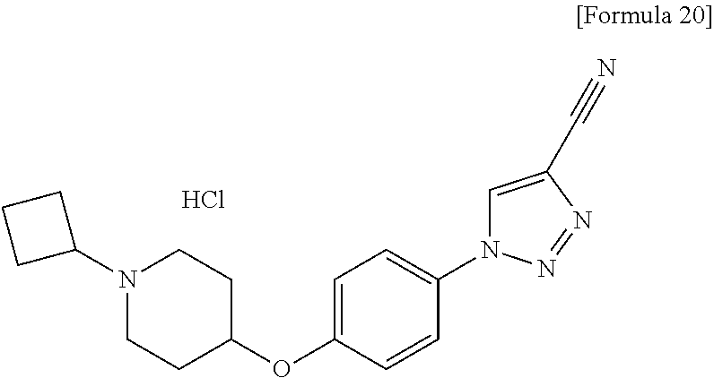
C1=C(OC2CCN(C3CCC3)CC2)C=CC(N2C=C(C#N)N=N2)=C1.Cl
